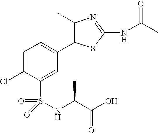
C1=C(Cl)C(S(=O)(=O)NC(C(O)=O)C)=CC(C2=C(C)N=C(NC(C)=O)S2)=C1
